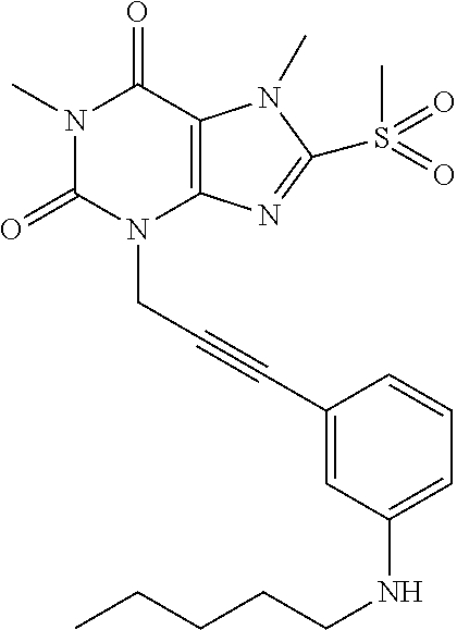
N1(C)C(=O)N(CC#CC2=CC(NCCCCC)=CC=C2)C2=C(C1=O)N(C)C(S(C)(=O)=O)=N2
